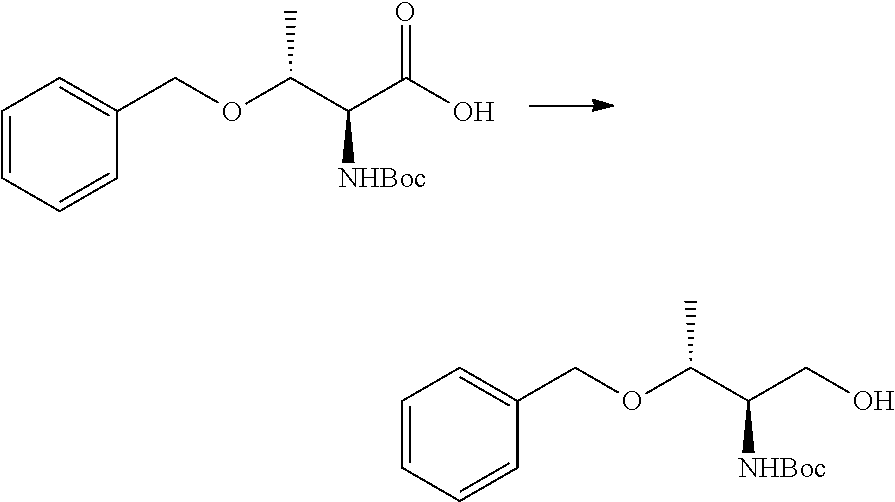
C1=CC=CC(COC(C(C(O)=O)[NHBoc])C)=C1.C1=CC=CC(COC(C(CO)[NHBoc])C)=C1
